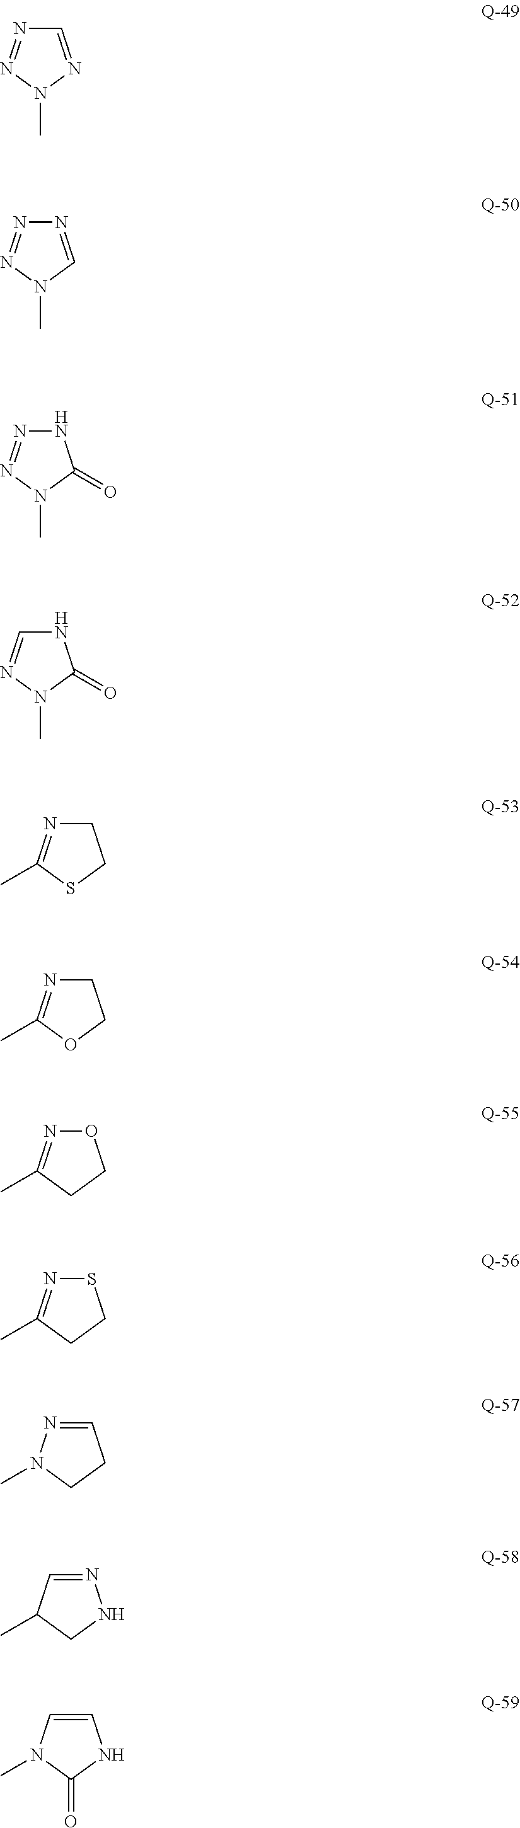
C1=NN(C)N=N1.N1=CN(C)N=N1.N1N=NN(C)C1=O.N1C=NN(C)C1=O.C1N=C(C)SC1.C1N=C(C)OC1.O1N=C(C)CC1.S1N=C(C)CC1.C1=NN(C)CC1.N1=CC(C)CN1.C1=CN(C)C(=O)N1
